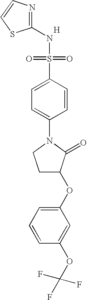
[H].N1=C(NS(=O)(=O)C2=CC=C(N3CCC(OC4=CC=CC(OC(F)(F)F)=C4)C3=O)C=C2)SC=C1
